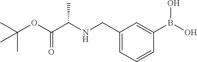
C1(CNC(C(OC(C)(C)C)=O)C)=CC=CC(B(O)O)=C1
